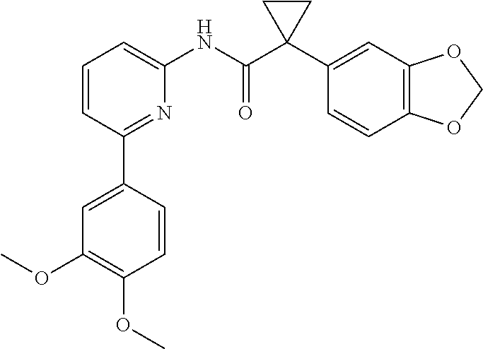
C1=CC(C2=CC(OC)=C(OC)C=C2)=NC(NC(C2(C3=CC4=C(C=C3)OCO4)CC2)=O)=C1
